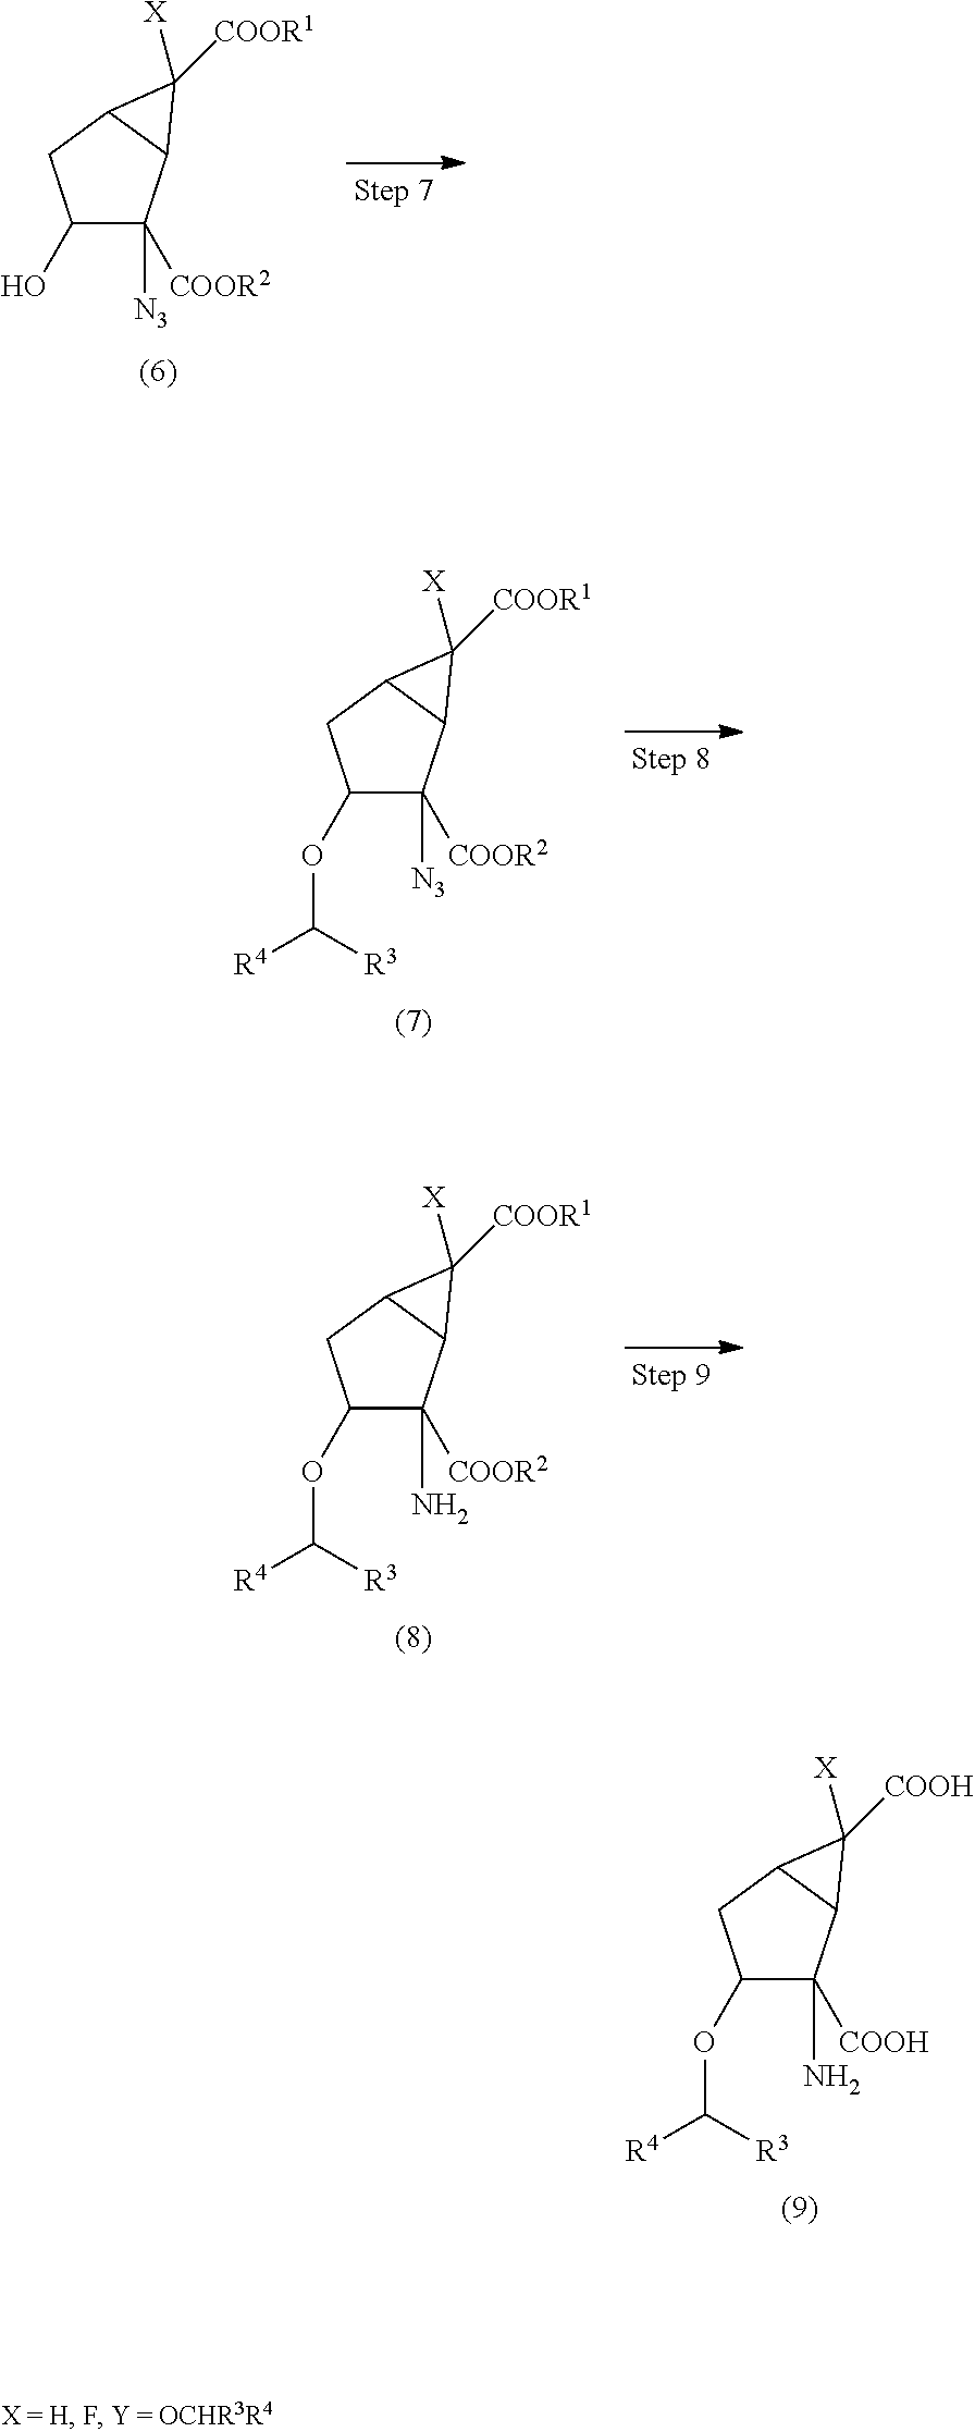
C1(O)C([COOR2])([N3])C2C(C1)C2([COOR1])[X].C1(OC([R3])[R4])C([COOR2])([N3])C2C(C1)C2([COOR1])[X].C1(OC([R3])[R4])C([COOR2])(N)C2C(C1)C2([COOR1])[X].C1(OC([R3])[R4])C([COOH])(N)C2C(C1)C2([COOH])[X]
